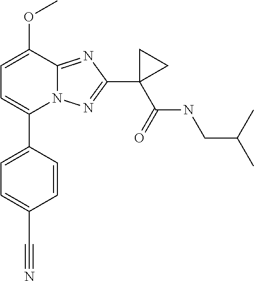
C1=C(OC)C2=NC(C3(C(=O)NCC(C)C)CC3)=NN2C(C2=CC=C(C#N)C=C2)=C1
